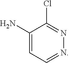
NC1=CC=NN=C1Cl
